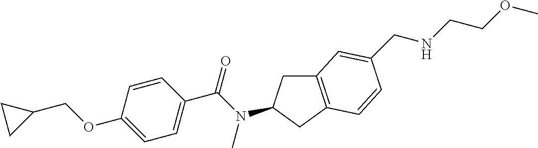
C1(OCC2CC2)=CC=C(C(=O)N(C)C2CC3=C(C2)C=CC(CNCCOC)=C3)C=C1
